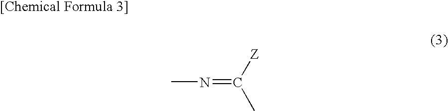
CN=C(C)[Z]
